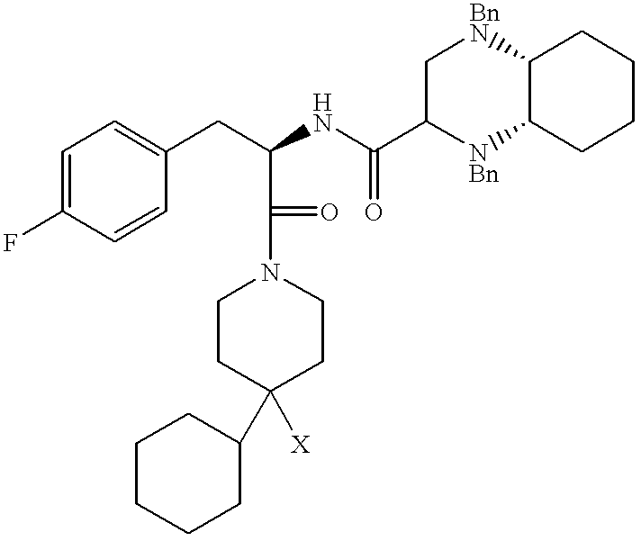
C1=C(F)C=CC(CC(C(=O)N2CCC([X])(C3CCCCC3)CC2)NC(=O)C2C[BnN]C3C([NBn]2)CCCC3)=C1
